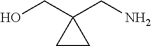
OCC1(CN)CC1
